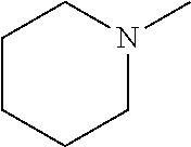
C1CCCN(C)C1
